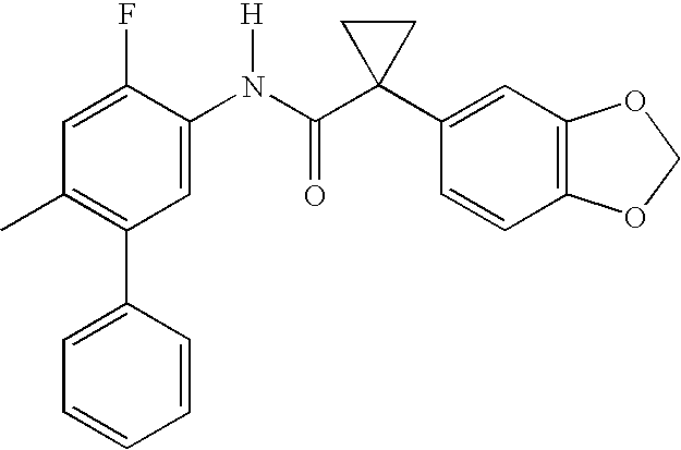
C1(C2=C(C)C=C(F)C(N(C(C3(C4=CC5=C(C=C4)OCO5)CC3)=O)[H])=C2)=CC=CC=C1
